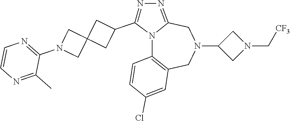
N12C3=C(CN(C4CN(C[CF3])C4)CC1=NN=C2C1CC2(C1)CN(C1=NC=CN=C1C)C2)C=C(Cl)C=C3
